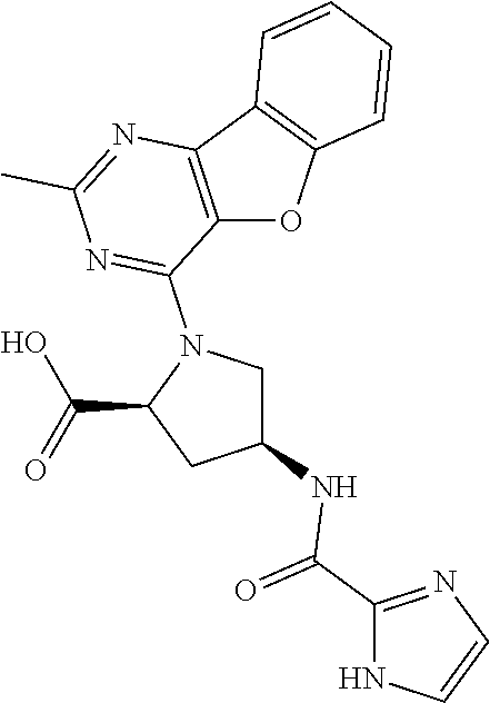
C12=C(C3=C(O1)C=CC=C3)N=C(C)N=C2N1C(C(=O)O)CC(NC(=O)C2=NC=CN2)C1
